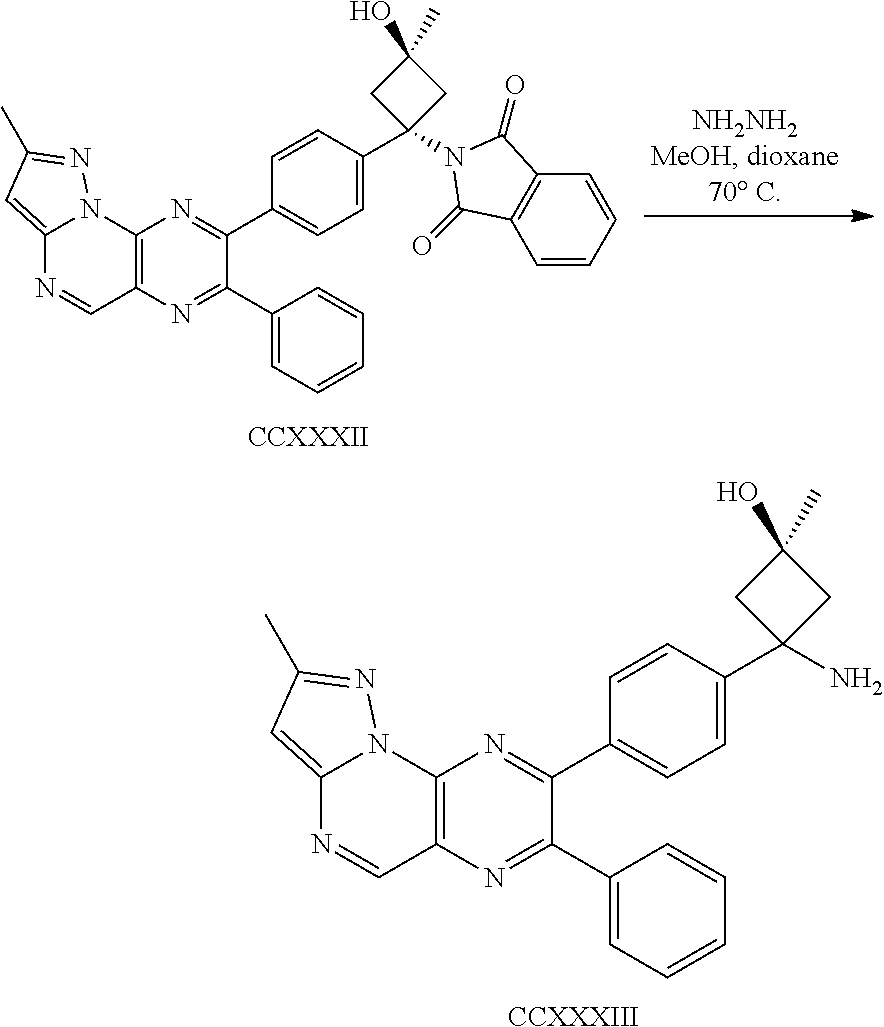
[CCXXXIII].C12=CC(C)=NN1C1=C(C=N2)N=C(C2=CC=CC=C2)C(C2=CC=C(C3(N)CC(O)(C)C3)C=C2)=N1.[CCXXXII].C12=CC(C)=NN1C1=C(C=N2)N=C(C2=CC=CC=C2)C(C2=CC=C(C3(N4C(=O)C5=C(C=CC=C5)C4=O)CC(O)(C)C3)C=C2)=N1
